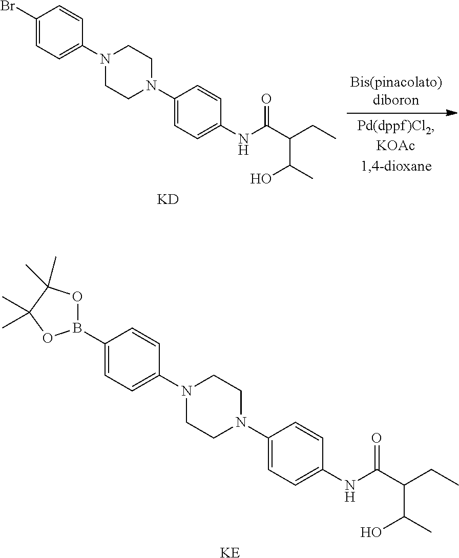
C1(Br)=CC=C(N2CCN(C3=CC=C(NC(C(CC)C(C)O)=O)C=C3)CC2)C=C1.[KD].[KE].C1(B2OC(C)(C)C(C)(C)O2)=CC=C(N2CCN(C3=CC=C(NC(C(CC)C(C)O)=O)C=C3)CC2)C=C1
